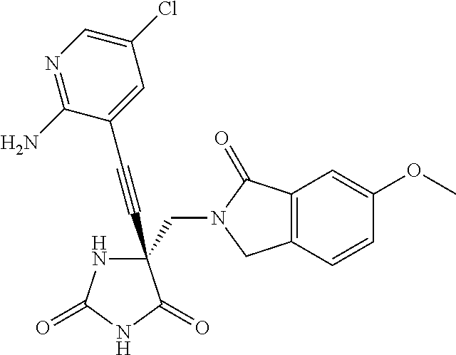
C(#CC1(CN2C(=O)C3=C(C2)C=CC(OC)=C3)NC(=O)NC1=O)C1=CC(Cl)=CN=C1N
